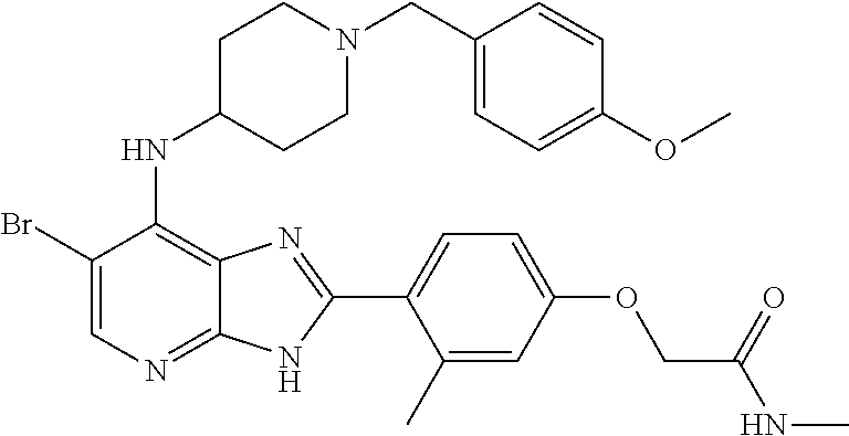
C1(Br)=CN=C2C(=C1NC1CCN(CC3=CC=C(OC)C=C3)CC1)N=C(C1=CC=C(OCC(NC)=O)C=C1C)N2
